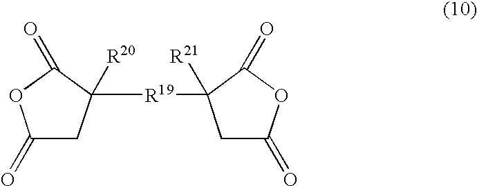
C1(=O)CC([R19]C2([R21])CC(=O)OC2=O)([R20])C(=O)O1
